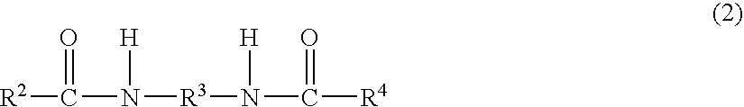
[R2]C(N([R3]N(C([R4])=O)[H])[H])=O
